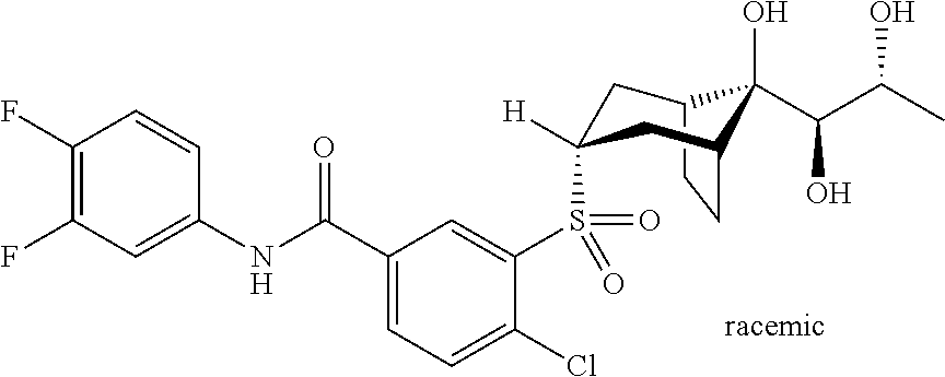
C1(F)=C(F)C=C(NC(C2=CC=C(Cl)C(S(=O)(=O)C3([H])CC4C(O)(C(C(C)O)O)C(CC4)C3)=C2)=O)C=C1
